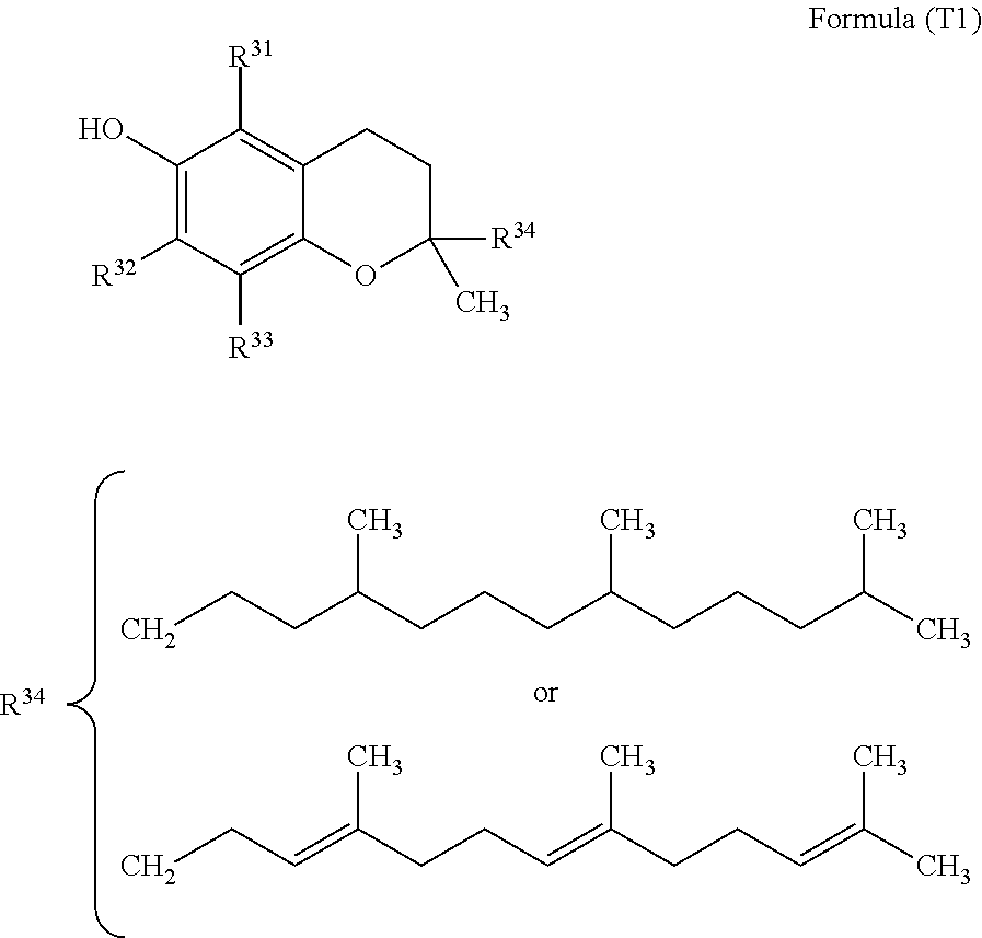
C(C(CCCC(CCCC(C)C)C)C)CC.C(=C(CCC=C(CCC=C(C)C)C)C)CC.[R34].C1(O)=C([R32])C([R33])=C2C(=C1[R31])CCC([R34])(C)O2
